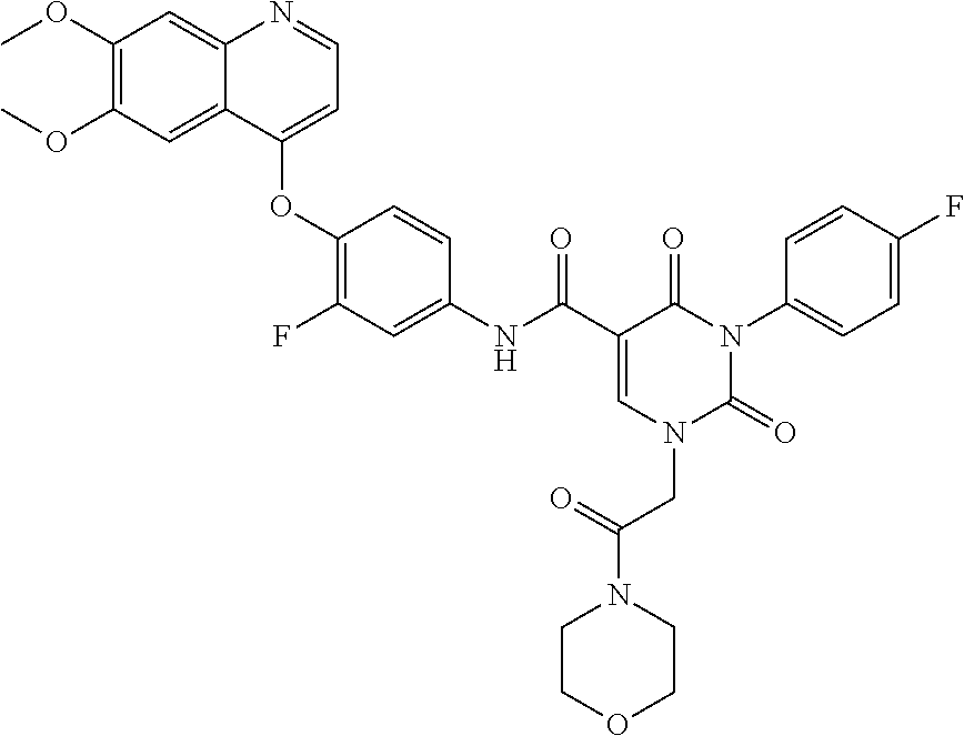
C1(OC)=C(OC)C=C2C(=C1)N=CC=C2OC1=C(F)C=C(NC(C2=CN(CC(=O)N3CCOCC3)C(=O)N(C3=CC=C(F)C=C3)C2=O)=O)C=C1
